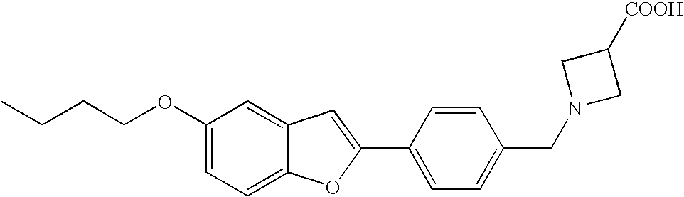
C1(OCCCC)=CC=C2C(=C1)C=C(C1=CC=C(CN3CC([COOH])C3)C=C1)O2
